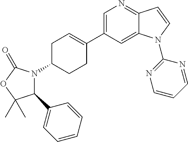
C1(C2=CC=CC=C2)N(C2CCC(C3=CN=C4C(=C3)N(C3=NC=CC=N3)C=C4)=CC2)C(=O)OC1(C)C
